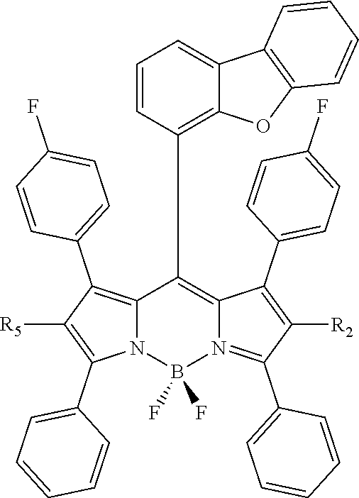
C12=C(C3=CC=C(F)C=C3)C([R5])=C(C3=CC=CC=C3)N1B(F)(F)N1=C(C3=CC=CC=C3)C([R2])=C(C3=CC=C(F)C=C3)C1=C2C1=C2C(=CC=C1)C1=C(O2)C=CC=C1
